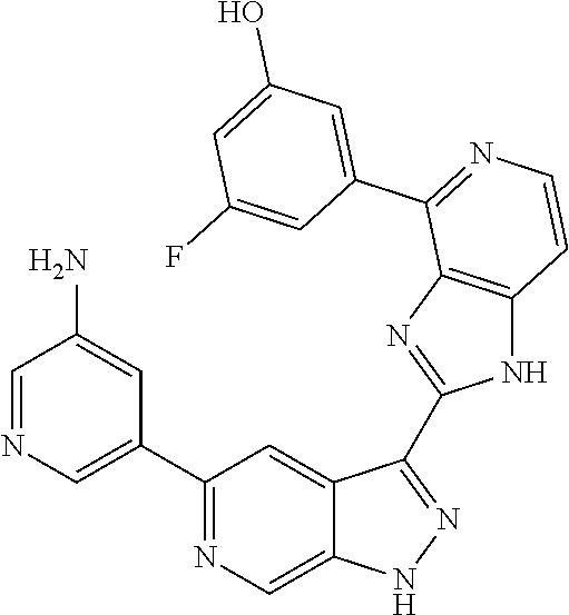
C1(C2=CN=CC(N)=C2)=NC=C2C(=C1)C(C1=NC3=C(N1)C=CN=C3C1=CC(O)=CC(F)=C1)=NN2
